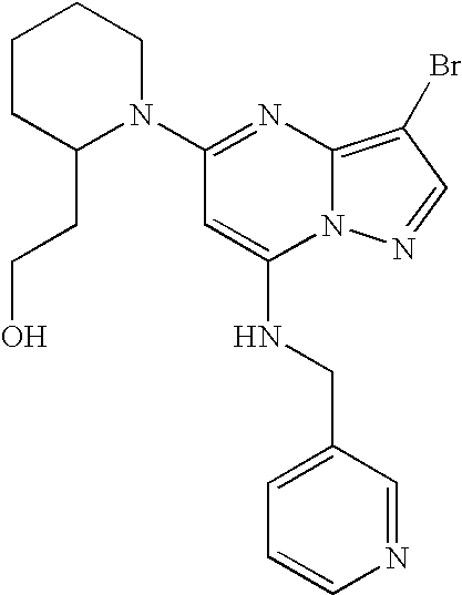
C1=CN=CC(CNC2=CC(N3CCCCC3CCO)=NC3=C(Br)C=NN23)=C1
